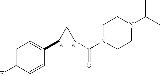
C1=C(F)C=CC(C2C(C(N3CCN(C(C)C)CC3)=O)C2)=C1
